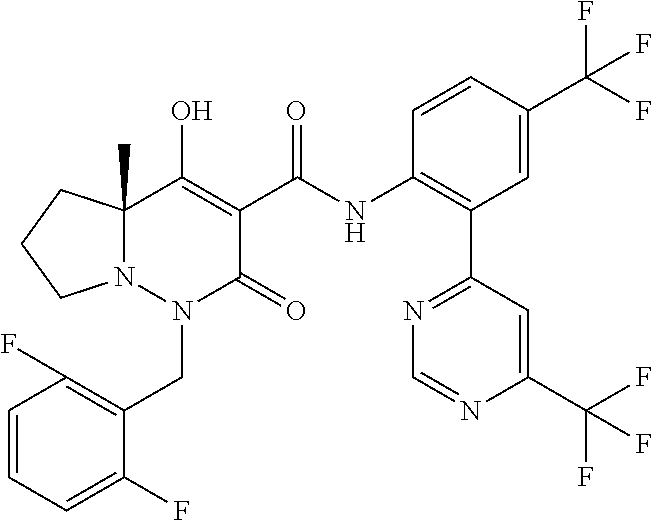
C1=CC=C(F)C(CN2C(=O)C(C(=O)NC3=C(C4=NC=NC(C(F)(F)F)=C4)C=C(C(F)(F)F)C=C3)=C(O)C3(C)N2CCC3)=C1F
